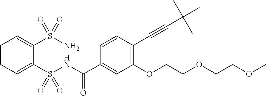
C1=CC=C(S(NC(C2=CC(OCCOCCOC)=C(C#CC(C)(C)C)C=C2)=O)(=O)=O)C(S(N)(=O)=O)=C1
